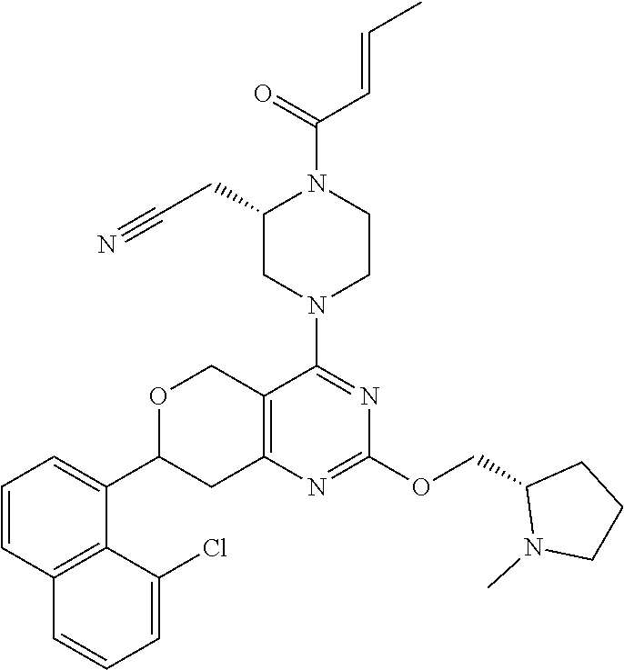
C(OC1=NC2=C(COC(C3=CC=CC4=C3C(Cl)=CC=C4)C2)C(N2CCN(C(=O)C=CC)C(CC#N)C2)=N1)C1N(C)CCC1
